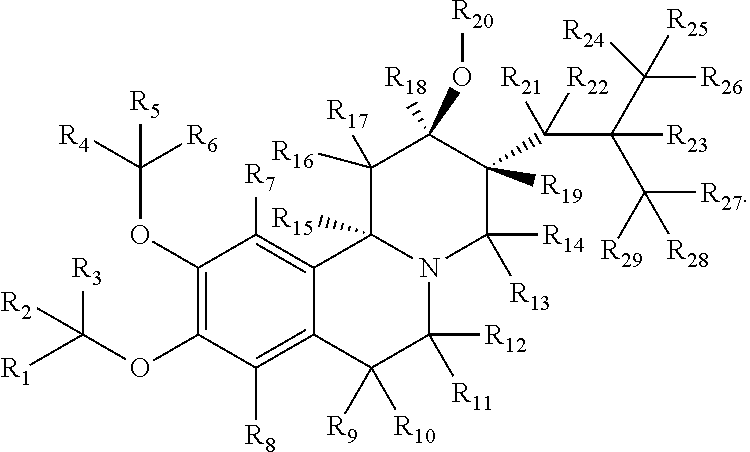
C1(OC([R4])([R6])[R5])=C(OC([R1])([R3])[R2])C([R8])=C2C(=C1[R7])C1([R15])N(C([R12])([R11])C2([R9])[R10])C([R14])([R13])C([R19])(C(C(C([R24])([R26])[R25])(C([R29])([R27])[R28])[R23])([R21])[R22])C([R18])(O[R20])C1([R17])[R16]
